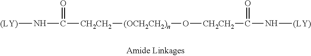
[(LY)]NC([CH2CH2][(OCH2CH2)n]O[CH2CH2]C(N[(LY)])=O)=O
